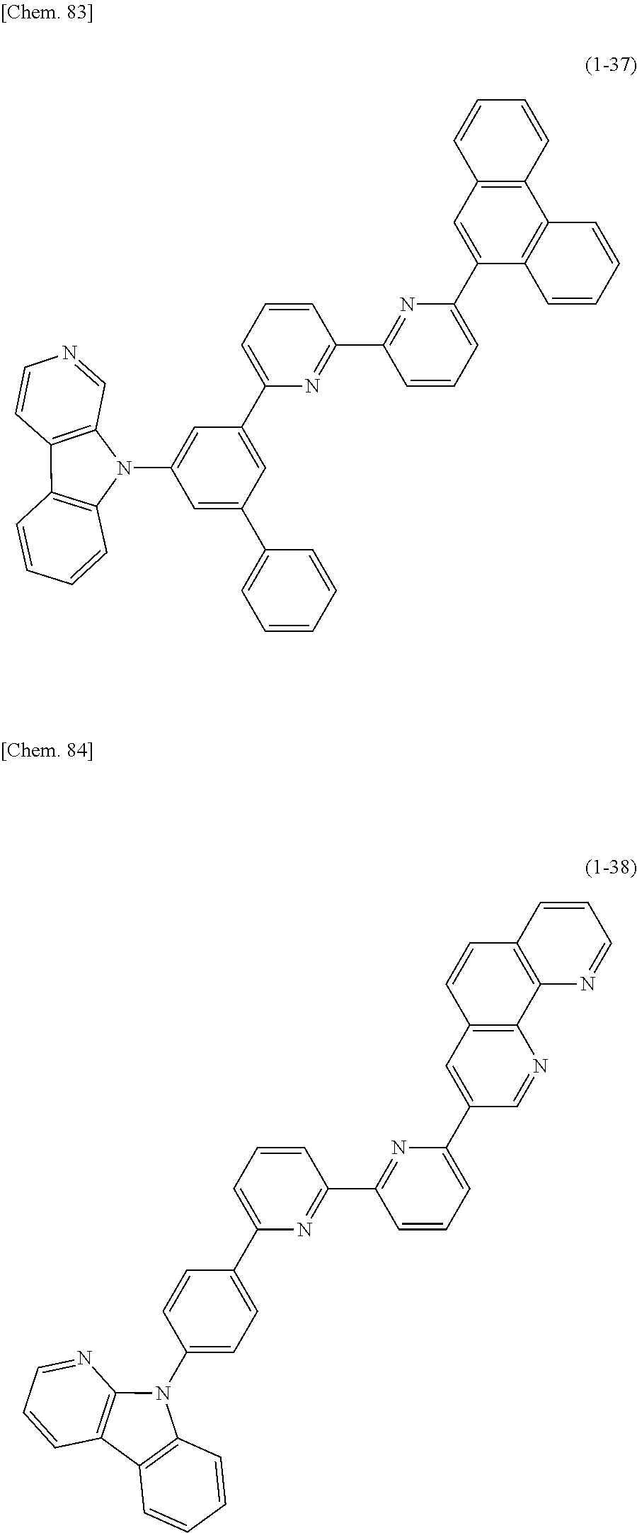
C1=C(N2C3=C(C4=C2N=CC=C4)C=CC=C3)C=CC(C2=CC=CC(C3=NC(C4=CC5=C(N=C4)C4=C(C=C5)C=CC=N4)=CC=C3)=N2)=C1.C1(C2=CC=CC=C2)=CC(N2C3=C(C4=C2C=CC=C4)C=CN=C3)=CC(C2=CC=CC(C3=NC(C4=CC5=C(C6=C4C=CC=C6)C=CC=C5)=CC=C3)=N2)=C1
